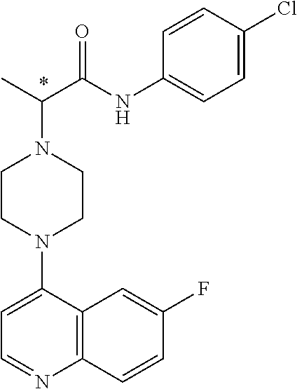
C1CN(C2=CC=NC3=C2C=C(F)C=C3)CCN1C(C(NC1=CC=C(Cl)C=C1)=O)C
